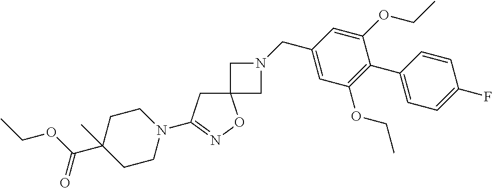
C12(CC(N3CCC(C(OCC)=O)(C)CC3)=NO1)CN(CC1=CC(OCC)=C(C3=CC=C(F)C=C3)C(OCC)=C1)C2
